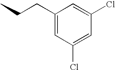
C1(CCC)=CC(Cl)=CC(Cl)=C1
